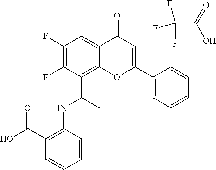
C1=CC=CC(NC(C2=C3C(=CC(F)=C2F)C(=O)C=C(C2=CC=CC=C2)O3)C)=C1C(O)=O.FC(F)(C(=O)O)F
